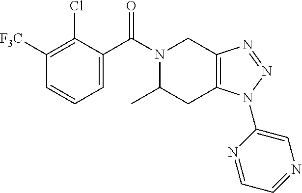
C12=C(CN(C(C3=CC=CC([F3C])=C3Cl)=O)C(C)C1)N=NN2C1=CN=CC=N1
